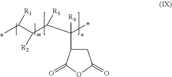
O1C(=O)CC(C(C(C(C(C)[R1])[R2])[R3])(C)[R4])C1=O
